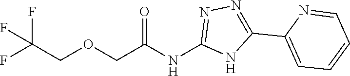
C(OCC(NC1=NN=C(C2=CC=CC=N2)N1)=O)C(F)(F)F
